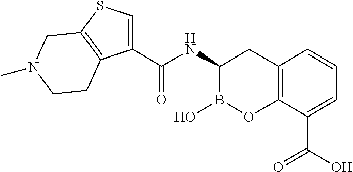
C12=C(C(C(O)=O)=CC=C1)OB(O)C(NC(=O)C1=CSC3=C1CCN(C)C3)C2
